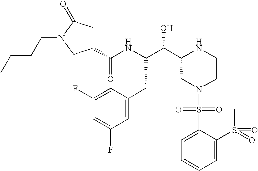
C1(C(NC(C(C2CN(S(=O)(=O)C3=CC=CC=C3S(=O)(C)=O)CCN2)O)CC2=CC(F)=CC(F)=C2)=O)CC(=O)N(CCCC)C1
